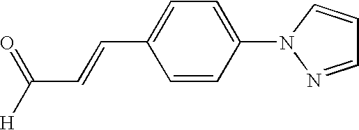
C1(C=CC([H])=O)=CC=C(N2N=CC=C2)C=C1
